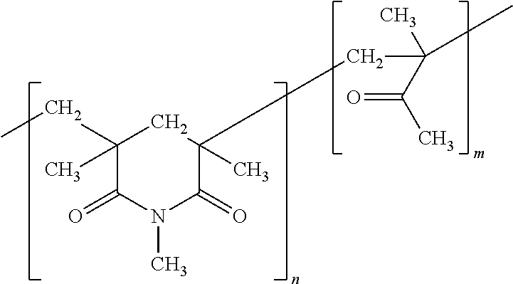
C1(CC)(C)C(=O)N(C)C(=O)C(C)(CC(C(C)=O)(C)C)C1
